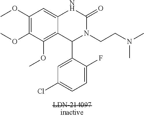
C1(OC)=C(OC)C(OC)=C2C(=C1)NC(=O)N(CCN(C)C)C2C1=CC(Cl)=CC=C1F
